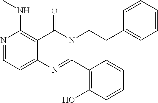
N1=CC=C2C(=C1NC)C(=O)N(CCC1=CC=CC=C1)C(C1=C(O)C=CC=C1)=N2
